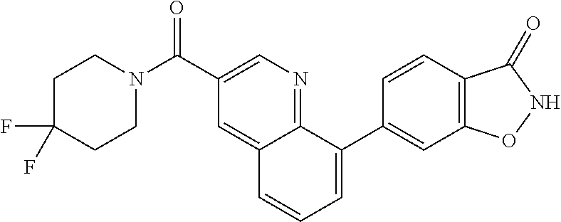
C1C(F)(F)CCN(C(C2=CN=C3C(=C2)C=CC=C3C2=CC3=C(C=C2)C(=O)NO3)=O)C1
